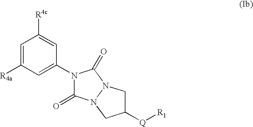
N1(C2=CC([R4a])=CC([R4c])=C2)C(=O)N2N(C1=O)CC([Q][R1])C2
